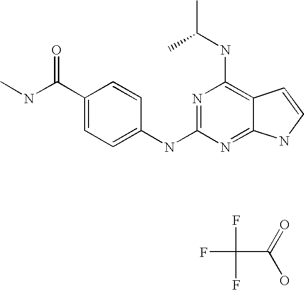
CNC(C1=CC=C(NC2=NC(NC(C)C)=C3C(=N2)NC=C3)C=C1)=O.O=C(O)C(F)(F)F
